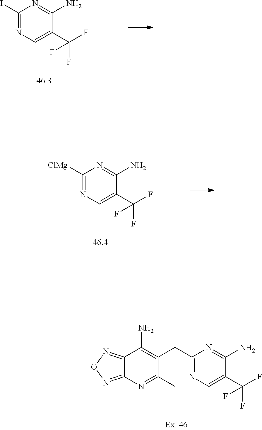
C1(I)=NC=C(C(F)(F)F)C(N)=N1.C1([ClMg])=NC=C(C(F)(F)F)C(N)=N1.C1(CC2=C(N)C3=NON=C3N=C2C)=NC=C(C(F)(F)F)C(N)=N1
